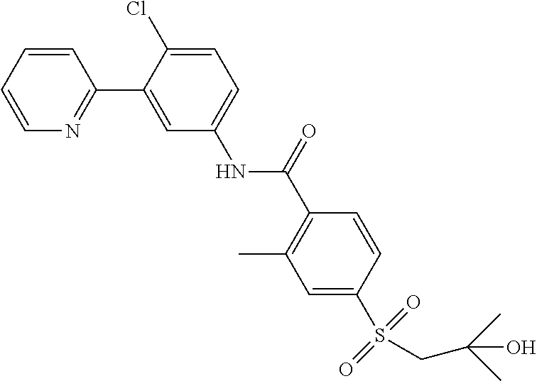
C1=CC=CN=C1C1=CC(NC(C2=C(C)C=C(S(CC(O)(C)C)(=O)=O)C=C2)=O)=CC=C1Cl
